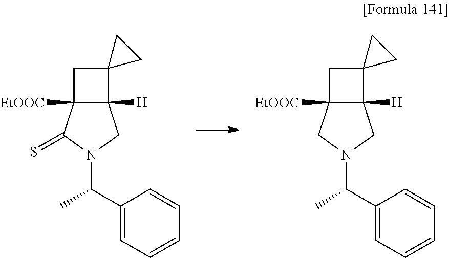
C1C2([EtOOC])C([H])(C13CC3)CN(C(C)C1=CC=CC=C1)C2=S.C1C2([EtOOC])C([H])(C13CC3)CN(C(C)C1=CC=CC=C1)C2
